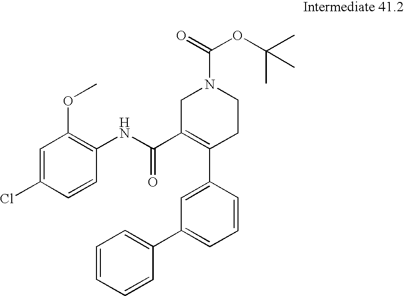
C1=CC=CC(C2=CC=CC(C3=C(C(NC4=C(OC)C=C(Cl)C=C4)=O)CN(C(OC(C)(C)C)=O)CC3)=C2)=C1
